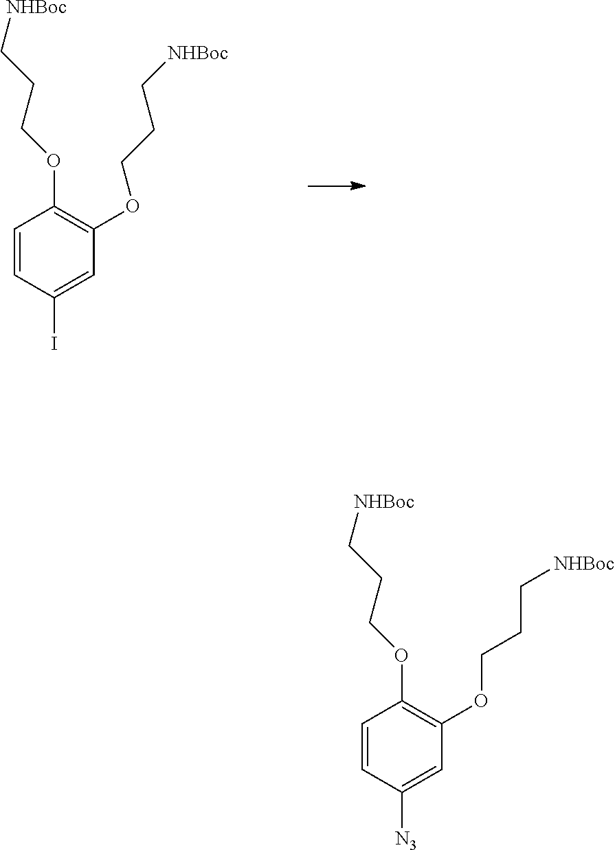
C1=CC(I)=CC(OCCC[NHBoc])=C1OCCC[NHBoc].C1=CC([N3])=CC(OCCC[NHBoc])=C1OCCC[NHBoc]
